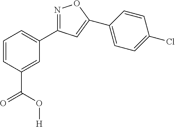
N1=C(C2=CC=CC(C(O[H])=O)=C2)C=C(C2=CC=C(Cl)C=C2)O1
